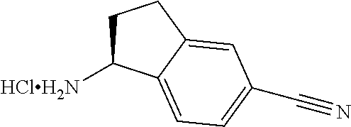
C1C([HClH2N])C2=CC=C(C#N)C=C2C1
